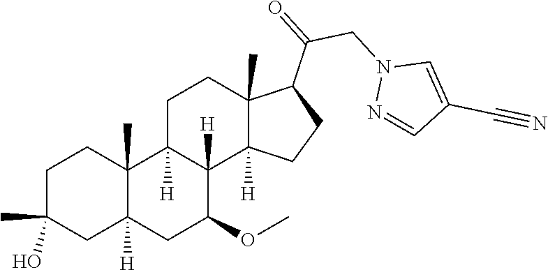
C1C(C)(O)CC2([H])C(C)(C1)C1([H])C([H])(C(OC)C2)C2([H])C(C)(CC1)C(C(CN1N=CC(C#N)=C1)=O)CC2
